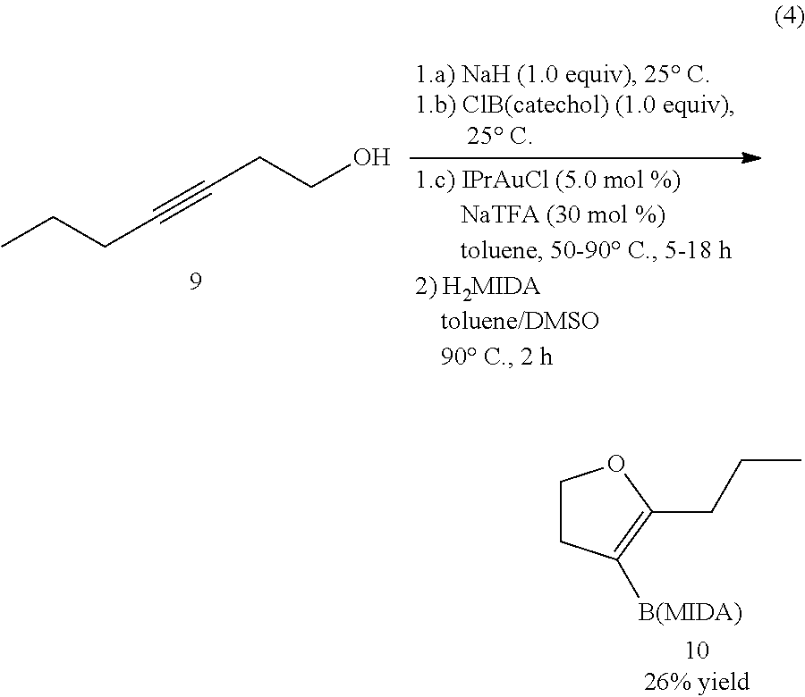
CCCC#CCCO.C1CC([B(MIDA)])=C(CCC)O1
